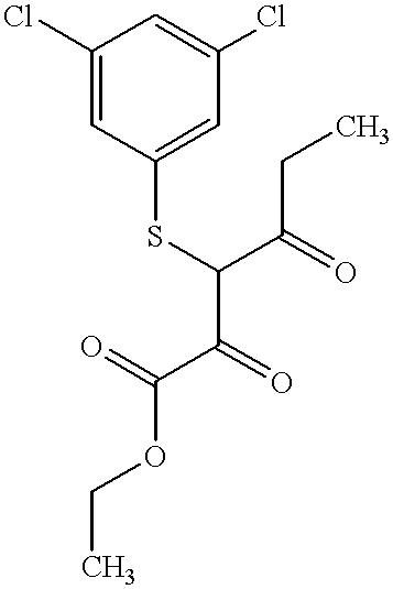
C1(Cl)=CC(SC(C(=O)CC)C(C(=O)OCC)=O)=CC(Cl)=C1
